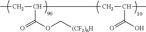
O=C(OC[(CF2)6H])C(CC)CC(C)C(O)=O
